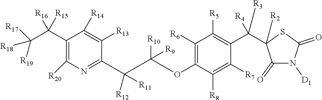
C1(C(C([R18])([R19])[R17])([R16])[R15])=C([R20])N=C(C([R12])([R11])C([R10])(OC2=C([R6])C([R5])=C(C([R3])([R4])C3([R2])C(=O)N([D1])C(=O)S3)C([R7])=C2[R8])[R9])C([R13])=C1[R14]
